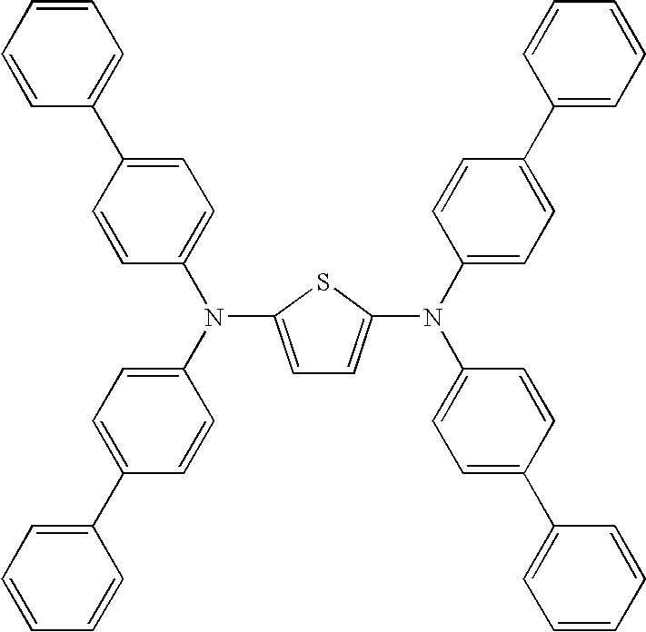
C1=C(N(C2=CC=C(C3=CC=CC=C3)C=C2)C2=CC=C(C3=CC=CC=C3)C=C2)SC(N(C2=CC=C(C3=CC=CC=C3)C=C2)C2=CC=C(C3=CC=CC=C3)C=C2)=C1
